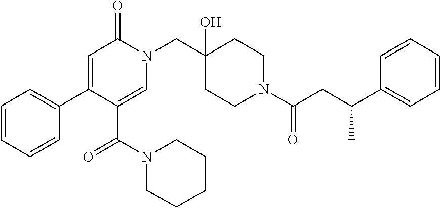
C1=CC=CC(C2=CC(=O)N(CC3(O)CCN(C(CC(C)C4=CC=CC=C4)=O)CC3)C=C2C(N2CCCCC2)=O)=C1
